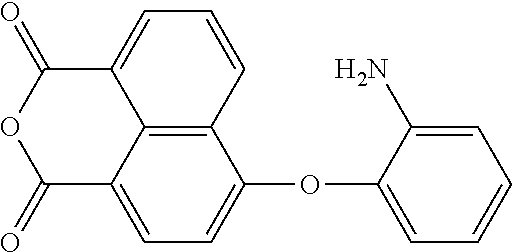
C12=C3C(=CC=C1OC1=CC=CC=C1N)C(=O)OC(=O)C3=CC=C2
